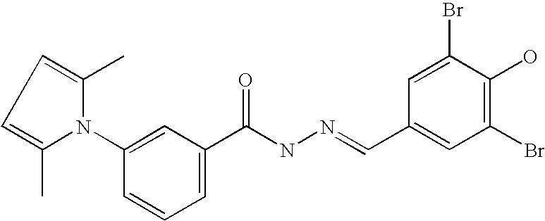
C1(C)=CC=C(C)N1C1=CC(C(NN=CC2=CC(Br)=C(O)C(Br)=C2)=O)=CC=C1
